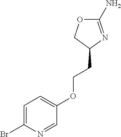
C1(N)=NC(CCOC2=CC=C(Br)N=C2)CO1
